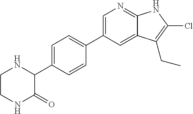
C1=C(C2NCCNC2=O)C=CC(C2=CN=C3C(=C2)C(CC)=C(Cl)N3)=C1
